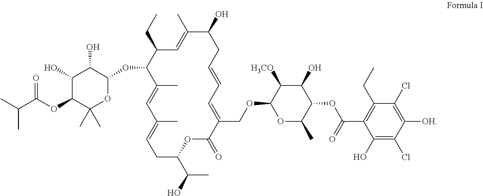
CCC1C(OC2C(O)C(O)C(OC(C(C)C)=O)C(C)(C)O2)C(C)=CC(C)=CCC(C(C)O)OC(=O)C(COC2OC(C)C(OC(=O)C3=C(CC)C(Cl)=C([OH])C(Cl)=C3O)C(O)C2[H3CO])=CC=CCC(O)C(C)=C1
